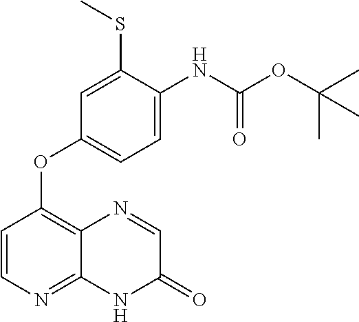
C1=C(NC(OC(C)(C)C)=O)C(SC)=CC(OC2=C3C(=NC=C2)NC(=O)C=N3)=C1
